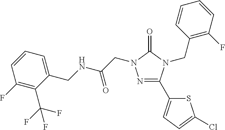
N1=C(C2=CC=C(Cl)S2)N(CC2=C(F)C=CC=C2)C(=O)N1CC(=O)NCC1=CC=CC(F)=C1C(F)(F)F
